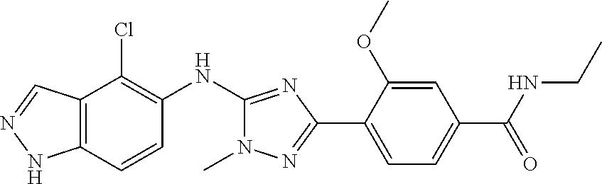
C12=C(C=CC(NC3=NC(C4=CC=C(C(NCC)=O)C=C4OC)=NN3C)=C1Cl)NN=C2
